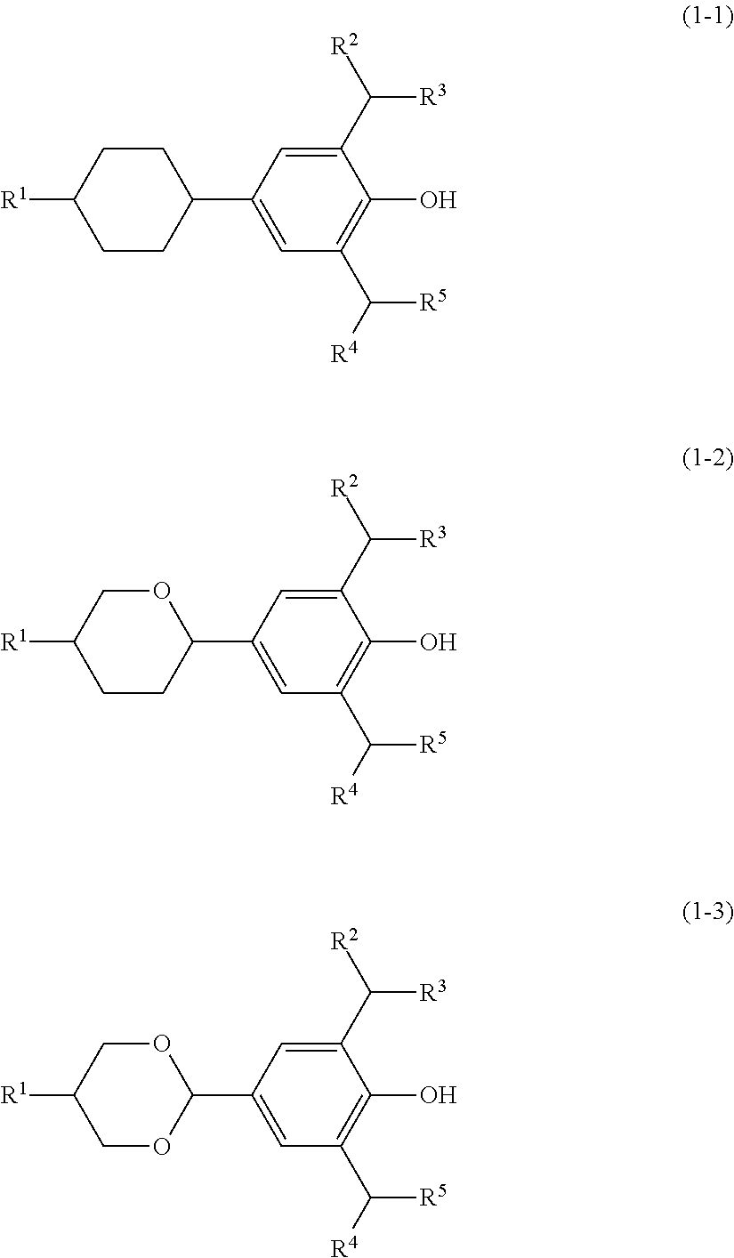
C1CC(C2=CC(C([R4])[R5])=C(O)C(C([R2])[R3])=C2)CCC1[R1].C1CC(C2=CC(C([R4])[R5])=C(O)C(C([R2])[R3])=C2)OCC1[R1].C1OC(C2=CC(C([R4])[R5])=C(O)C(C([R2])[R3])=C2)OCC1[R1]
